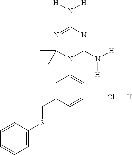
C1=CC(SCC2=CC(N3C(N([H])[H])=NC(N([H])[H])=NC3(C)C)=CC=C2)=CC=C1.Cl[H]
